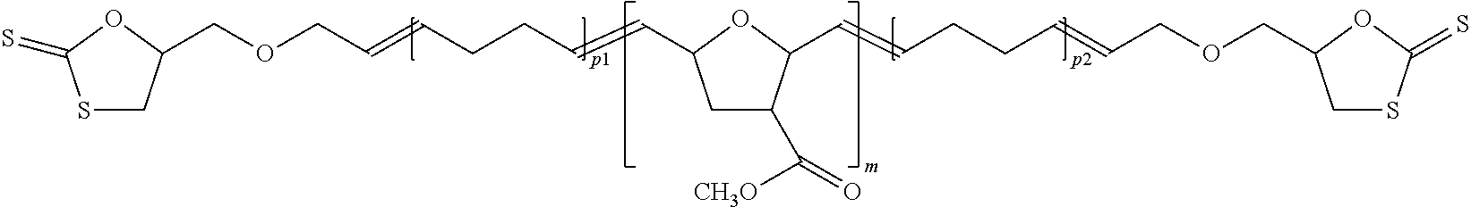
C(OCC=CCCC=CC1CC(C([CH3O])=O)C(C=CCCC=CCOCC2CSC(=S)O2)O1)C1CSC(=S)O1
